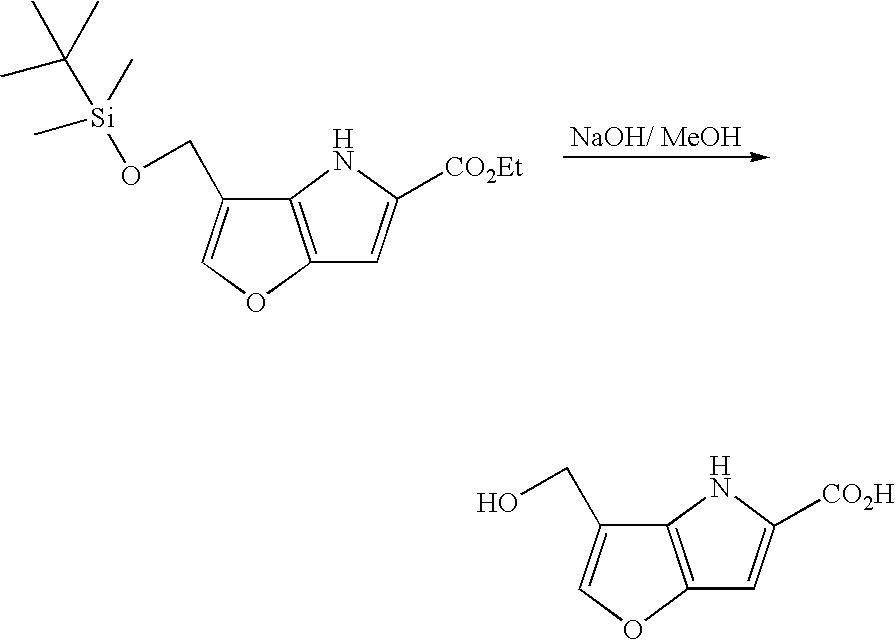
C12=C(OC=C1CO[Si](C)(C(C)(C)C)C)C=C([CO2Et])N2.C12=C(OC=C1CO)C=C([CO2H])N2
